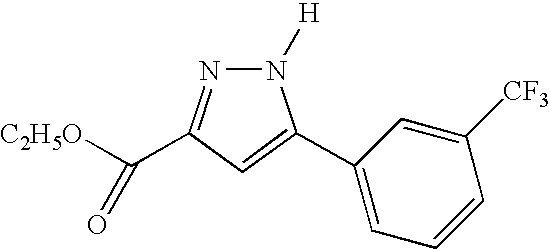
N1([H])N=C(C([C2H5O])=O)C=C1C1=CC=CC([CF3])=C1
